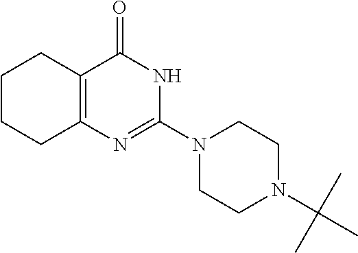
C1CCC2=C(C1)C(=O)NC(N1CCN(C(C)(C)C)CC1)=N2
